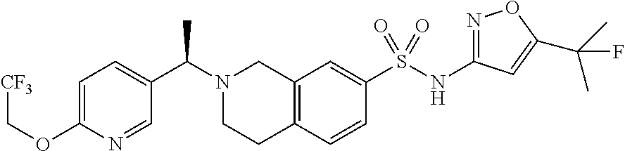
C1=C(OC[CF3])N=CC(C(N2CCC3=C(C2)C=C(S(NC2=NOC(C(C)(C)F)=C2)(=O)=O)C=C3)C)=C1
